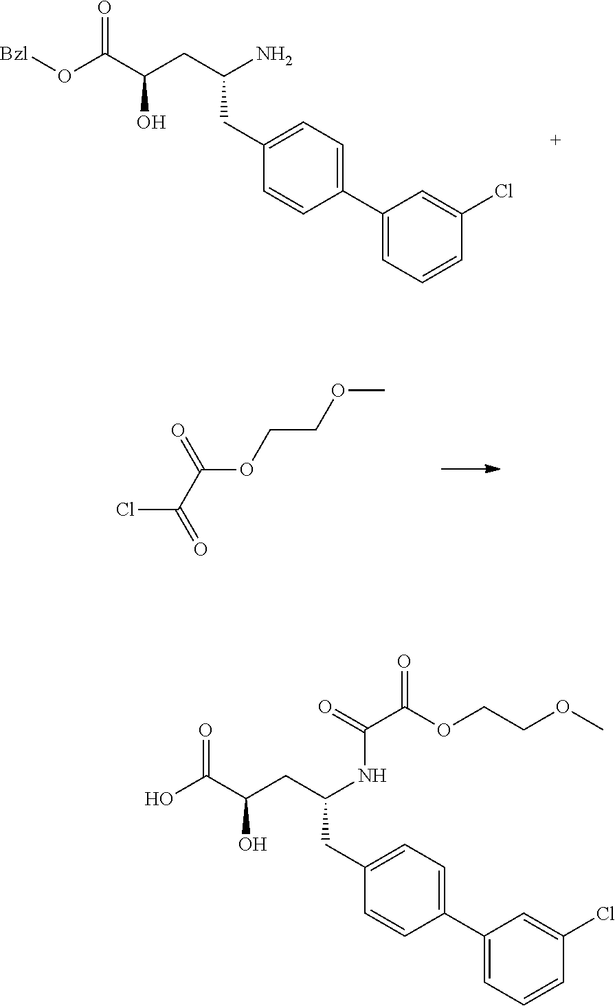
C(C(O)CC(N)CC1=CC=C(C2=CC=CC(Cl)=C2)C=C1)(O[Bzl])=O.O(CCOC(C(Cl)=O)=O)C.C(COC(C(=O)NC(CC(C(O)=O)O)CC1=CC=C(C2=CC=CC(Cl)=C2)C=C1)=O)OC
